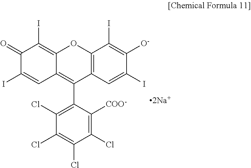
C12=C(I)C(=O)C(I)=CC1=C(C1=C(Cl)C(Cl)=C(Cl)C(Cl)=C1[COO-])C1=C(O2)C(I)=C([O-])C(I)=C1
